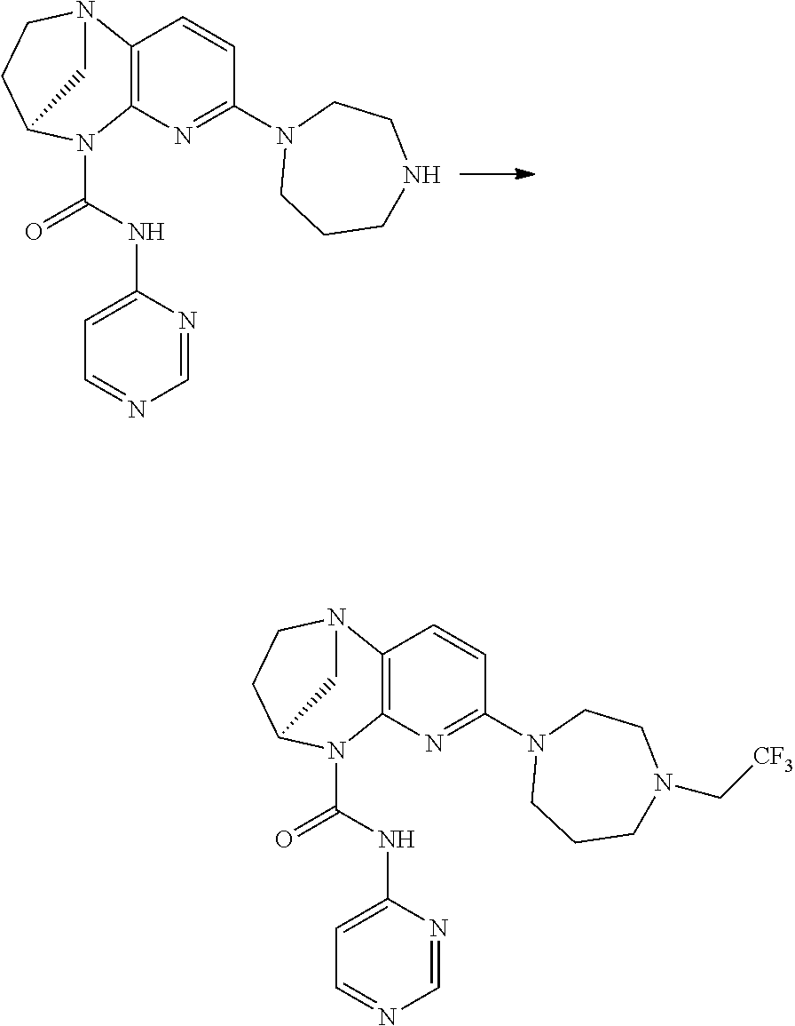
C12=C(N=C(N3CCCNCC3)C=C1)N(C(NC1=CC=NC=N1)=O)C1CCN2C1.C12=C(N=C(N3CCCN(C[CF3])CC3)C=C1)N(C(NC1=CC=NC=N1)=O)C1CCN2C1
